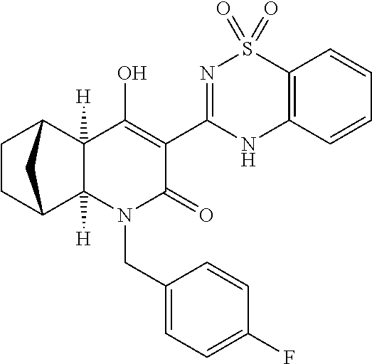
C1(O)=C(C2=NS(=O)(=O)C3=C(N2)C=CC=C3)C(=O)N(CC2=CC=C(F)C=C2)C2([H])C1([H])C1CCC2C1
